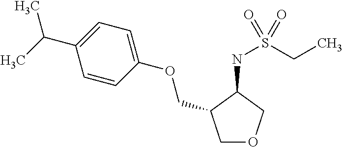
C1OCC(NS(CC)(=O)=O)C1COC1=CC=C(C(C)C)C=C1
